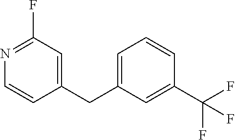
C1=C(CC2=CC(F)=NC=C2)C=C(C(F)(F)F)C=C1
